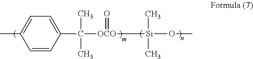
CC1=CC=C(C([OCO]([Si](OC)(C)C)=O)(C)C)C=C1
